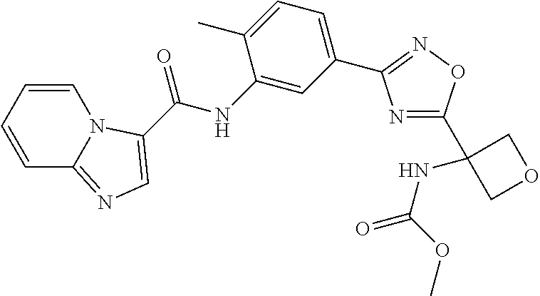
N1=C(C2(NC(OC)=O)COC2)ON=C1C1=CC=C(C)C(NC(=O)C2=CN=C3C=CC=CN32)=C1
